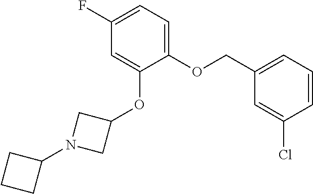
C1(F)=CC=C(OCC2=CC=CC(Cl)=C2)C(OC2CN(C3CCC3)C2)=C1
